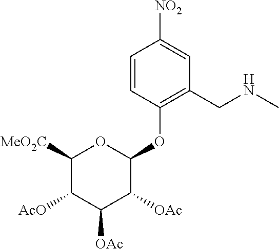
C1=CC([NO2])=CC(CNC)=C1OC1OC([MeO2C])C([AcO])C([OAc])C1[OAc]
